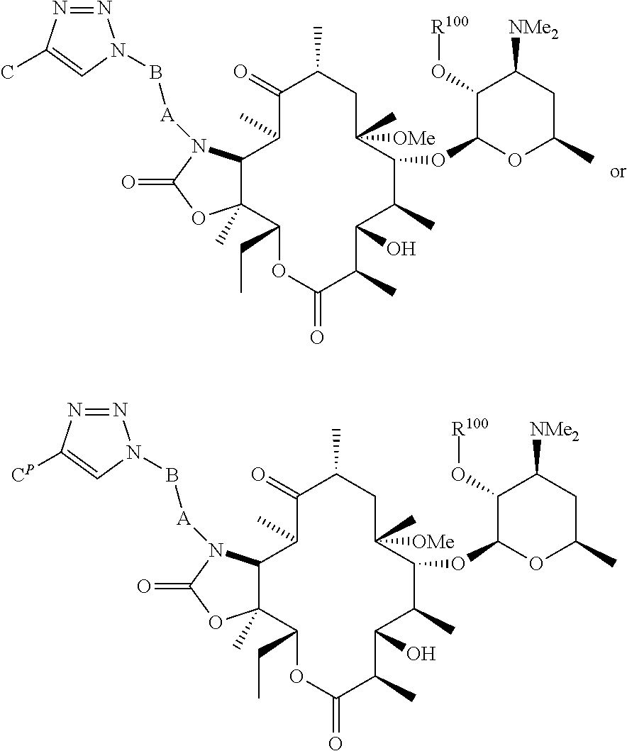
C1(=O)C(C)C2C(C)(C(CC)OC(=O)C(C)C(O)C(C)C(OC3OC(C)CC([NMe2])C3O[R100])C(C)([OMe])CC1C)OC(=O)N2[A]BN1N=NC(C)=C1.C1(=O)C(C)C2C(C)(C(CC)OC(=O)C(C)C(O)C(C)C(OC3OC(C)CC([NMe2])C3O[R100])C(C)([OMe])CC1C)OC(=O)N2[A]BN1N=NC([CP])=C1
